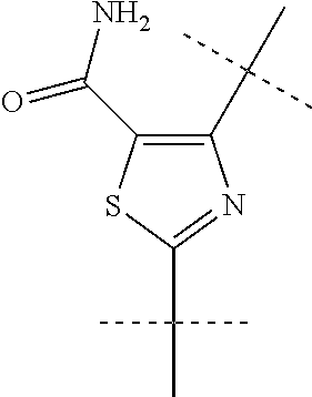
C1(C(C)(C)C)=C(C(=O)N)SC(C(C)(C)C)=N1
